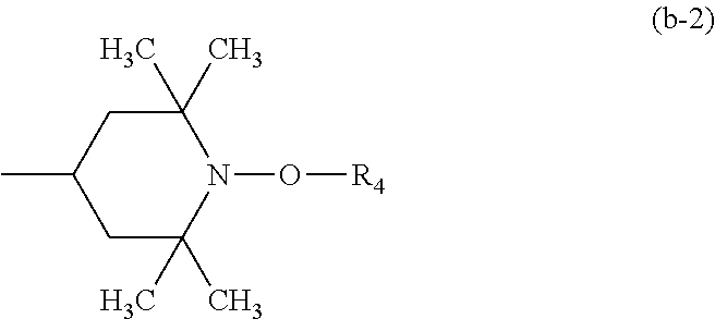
CC1CC(C)(C)N(O[R4])C(C)(C)C1
